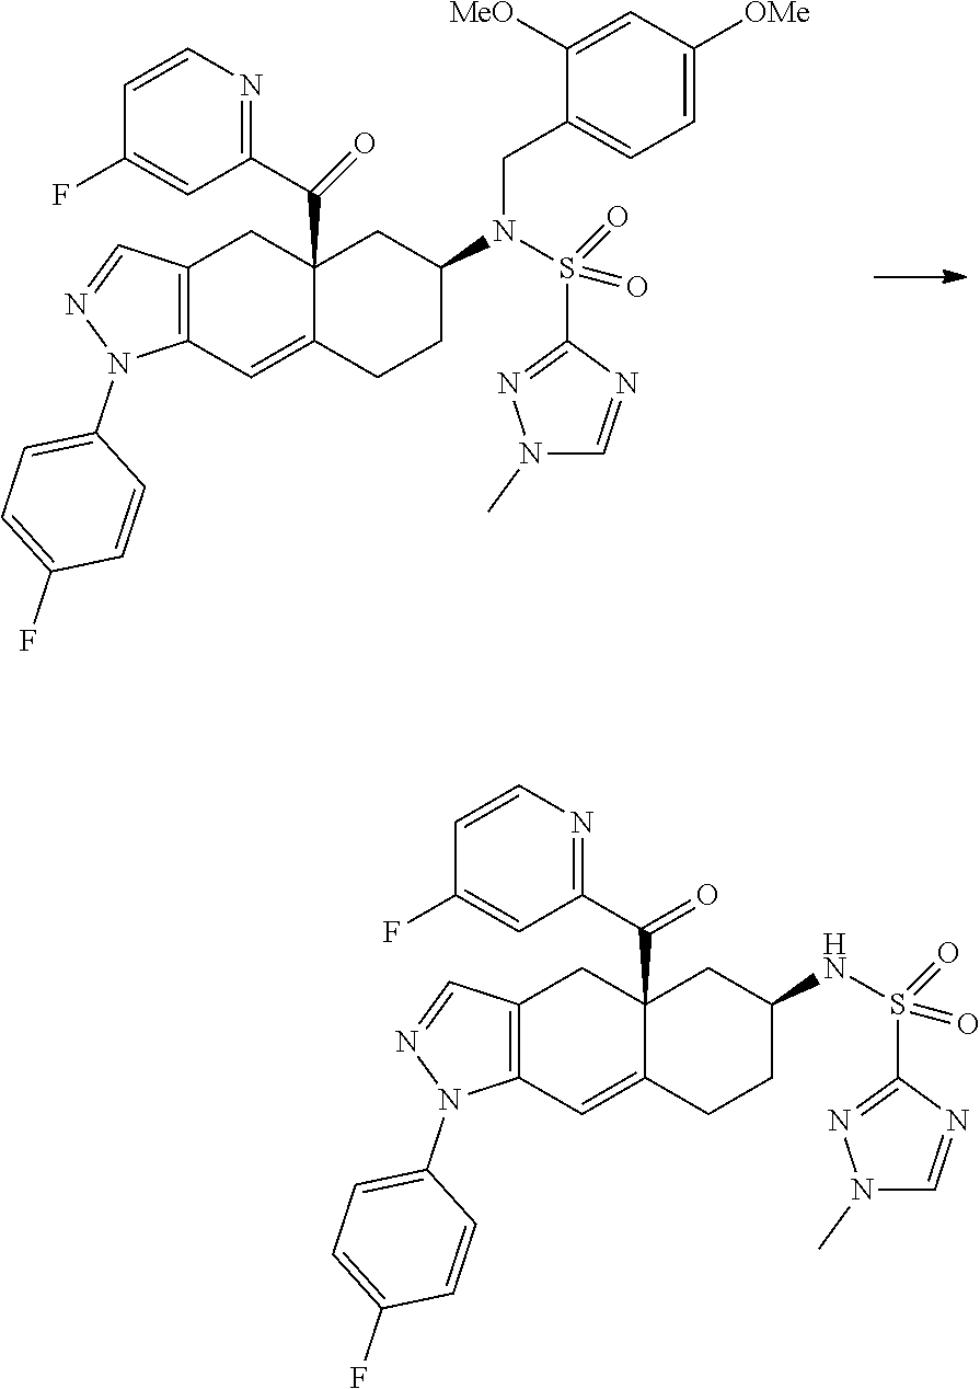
C12=C(C=C3C(C(=O)C4=NC=CC(F)=C4)(C1)CC(NS(C1=NN(C)C=N1)(=O)=O)CC3)N(C1=CC=C(F)C=C1)N=C2.C12=C(C=C3C(C(=O)C4=NC=CC(F)=C4)(C1)CC(N(S(C1=NN(C)C=N1)(=O)=O)CC1=CC=C([OMe])C=C1[MeO])CC3)N(C1=CC=C(F)C=C1)N=C2
